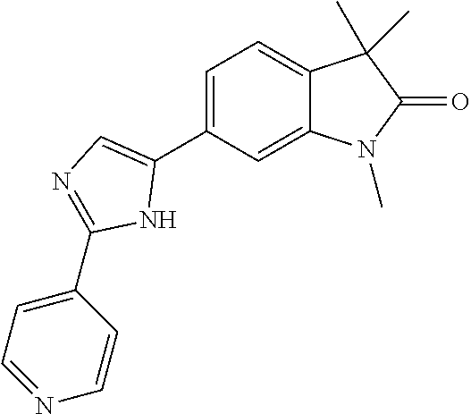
C1=C(C2=CN=C(C3=CC=NC=C3)N2)C=C2C(=C1)C(C)(C)C(=O)N2C
